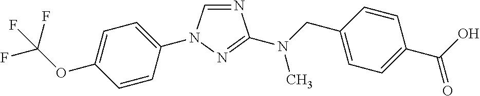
N1=CN(C2=CC=C(OC(F)(F)F)C=C2)N=C1N(CC1=CC=C(C(O)=O)C=C1)C
